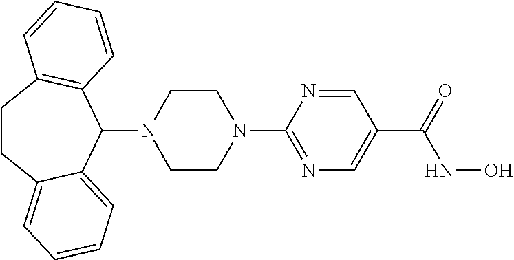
C1CC2=CC=CC=C2C(N2CCN(C3=NC=C(C(NO)=O)C=N3)CC2)C2=C1C=CC=C2
